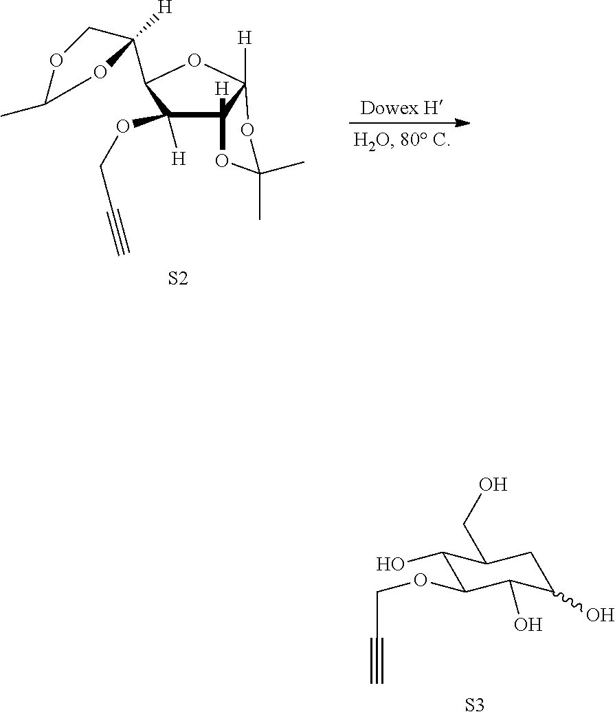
C12([H])C([H])(OCC#C)C(C3([H])COC(C)O3)OC1([H])OC(C)(C)O2.[S2].C1(O)C(OCC#C)C(O)C(O)CC1CO.[S3]
